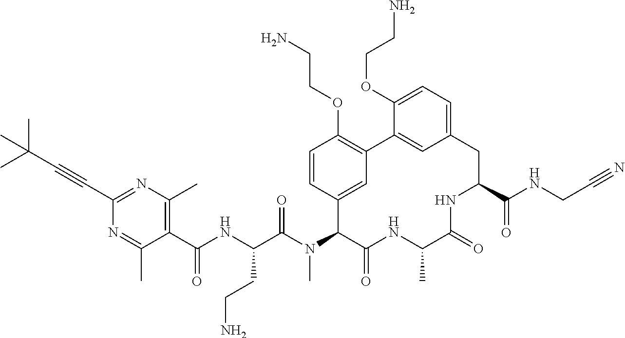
C(C1=NC(C)=C(C(NC(C(N(C2C(=O)NC(C)C(=O)NC(C(NCC#N)=O)CC3=CC=C(OCCN)C(=C3)C3=C(OCCN)C=CC2=C3)C)=O)CCN)=O)C(C)=N1)#CC(C)(C)C
